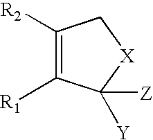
C1([R2])=C([R1])C([Y])([Z])[X]C1
